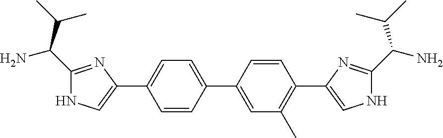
C1(C(C(C)C)N)=NC(C2=CC=C(C3=CC(C)=C(C4=CNC(C(N)C(C)C)=N4)C=C3)C=C2)=CN1
